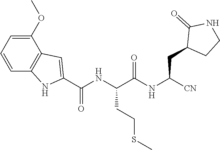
[CN]C(NC(C(NC(C1=CC2=C(N1)C=CC=C2OC)=O)CCSC)=O)CC1CCNC1=O
